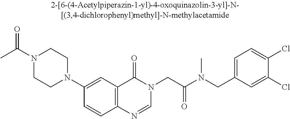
N1(C(C)=O)CCN(C2=CC3=C(C=C2)N=CN(CC(N(CC2=CC=C(Cl)C(Cl)=C2)C)=O)C3=O)CC1
